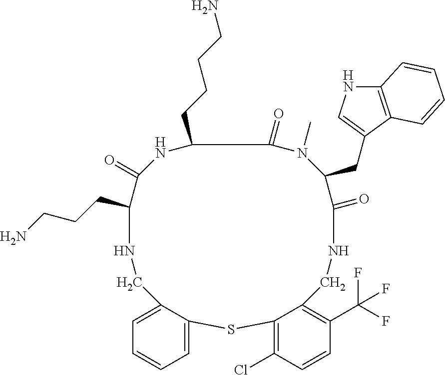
C1(CCCCN)NC(=O)C(CCCN)NCC2=CC=CC=C2SC2=C(Cl)C=CC(C(F)(F)F)=C2CNC(=O)C(CC2=CNC3=C2C=CC=C3)N(C)C1=O
